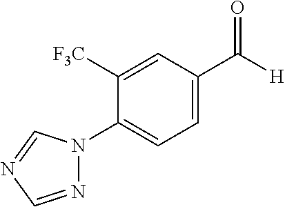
C1=C([F3C])C(N2N=CN=C2)=CC=C1C([H])=O
